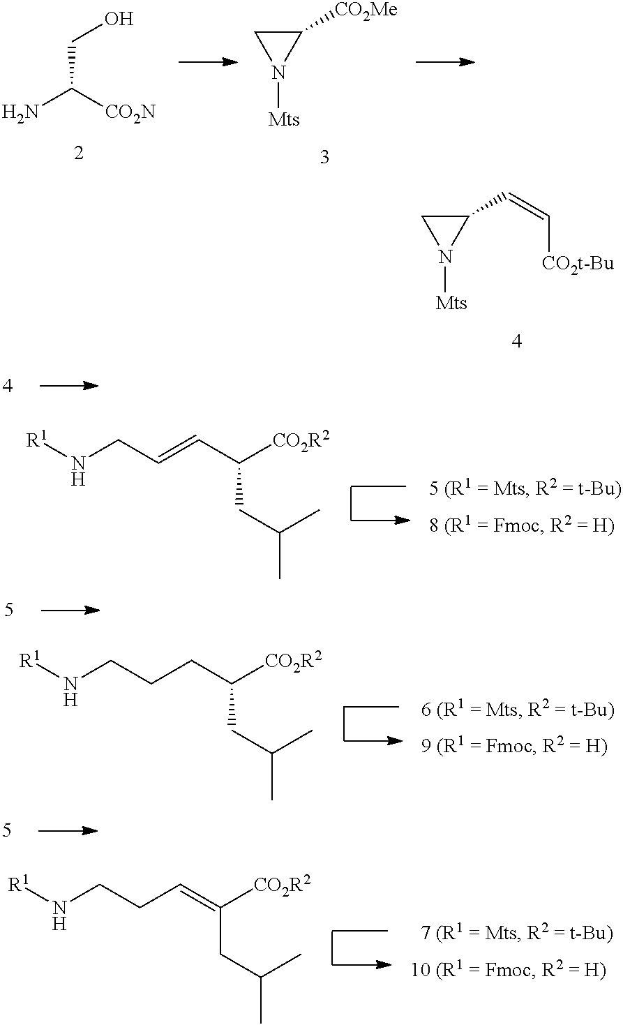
NC([CO2N])CO.C1([CO2Me])CN1[Mts].C1(C=C[CO2t-Bu])CN1[Mts].[R1]NCC=CC([CO2R2])CC(C)C.[R1]NCCCC([CO2R2])CC(C)C.[R1]NCCC=C([CO2R2])CC(C)C
